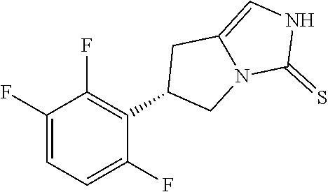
C1(F)=CC=C(F)C(C2CN3C(=CNC3=S)C2)=C1F
